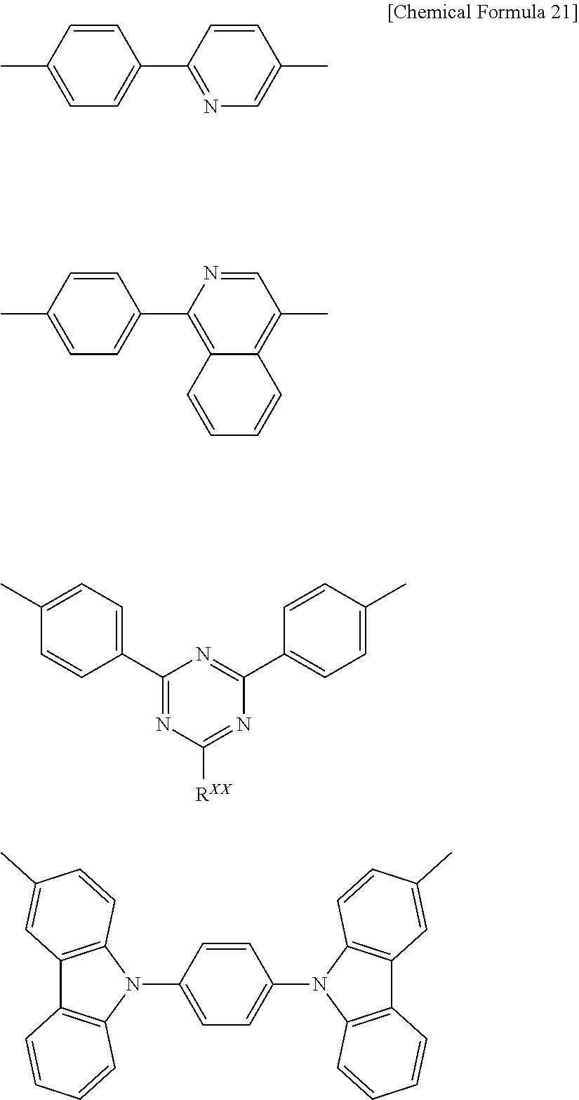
C1=C(C)C=CC(C2=NC=C(C)C=C2)=C1.C1=C(C)C=CC(C2=C3C(=C(C)C=N2)C=CC=C3)=C1.C1(C)=CC=C(C2=NC([RXX])=NC(C3=CC=C(C)C=C3)=N2)C=C1.C1=C(N2C3=C(C4=C2C=CC(C)=C4)C=CC=C3)C=CC(N2C3=C(C4=C2C=CC=C4)C=C(C)C=C3)=C1
